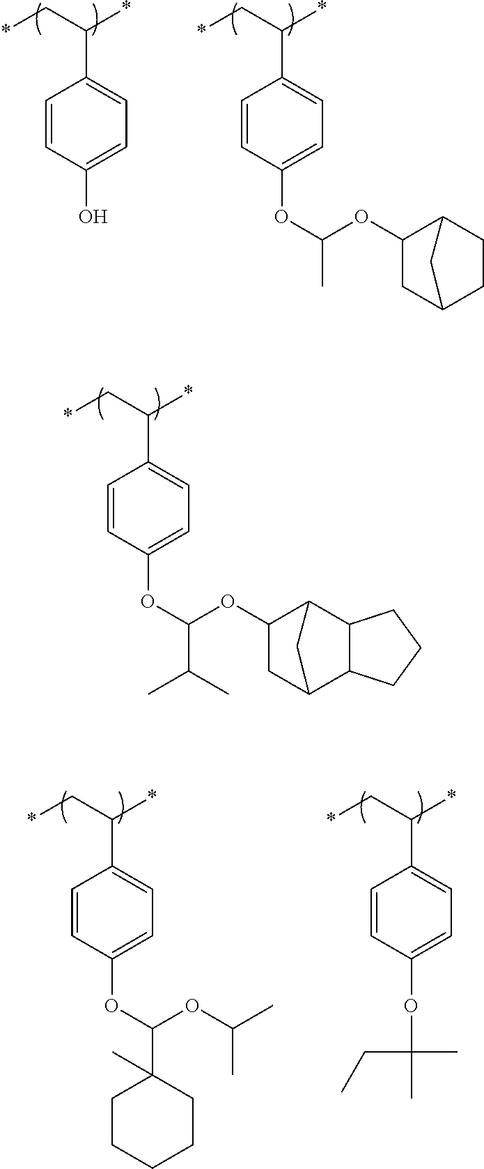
*CC(*)C1=CC=C(O)C=C1.*CC(*)C1=CC=C(OC(C)OC2CC3CCC2C3)C=C1.*CC(*)C1=CC=C(OC(C(C)C)OC2CC3C4C(C2C3)CCC4)C=C1.*CC(*)C1=CC=C(OC(OC(C)C)C2(C)CCCCC2)C=C1.*CC(*)C1=CC=C(OC(CC)(C)C)C=C1
